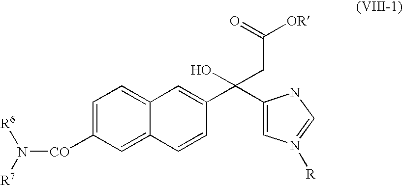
C1=C([CO]N([R7])[R6])C=C2C(=C1)C=C(C(C1=CN([R])=CN1)(CC([OR])=O)O)C=C2
